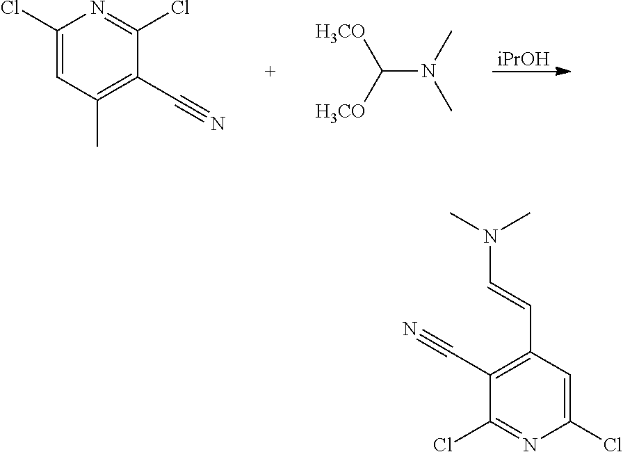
[iPrOH].C1(Cl)=CC(C)=C(C#N)C(Cl)=N1.C(N(C)C)([H3CO])[H3CO].C1(C#N)=C(C=CN(C)C)C=C(Cl)N=C1Cl
